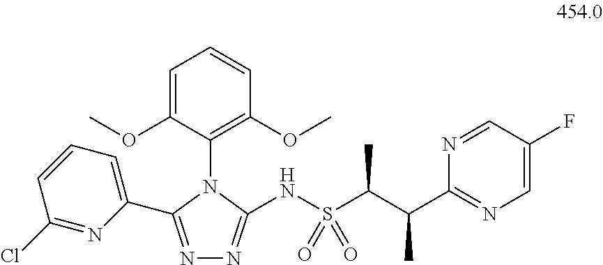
C1=C(OC)C(N2C(NS(C(C(C3=NC=C(F)C=N3)C)C)(=O)=O)=NN=C2C2=CC=CC(Cl)=N2)=C(OC)C=C1
